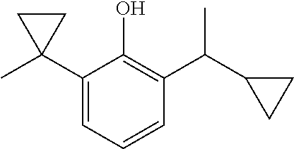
C1(C2(C)CC2)=CC=CC(C(C2CC2)C)=C1O
